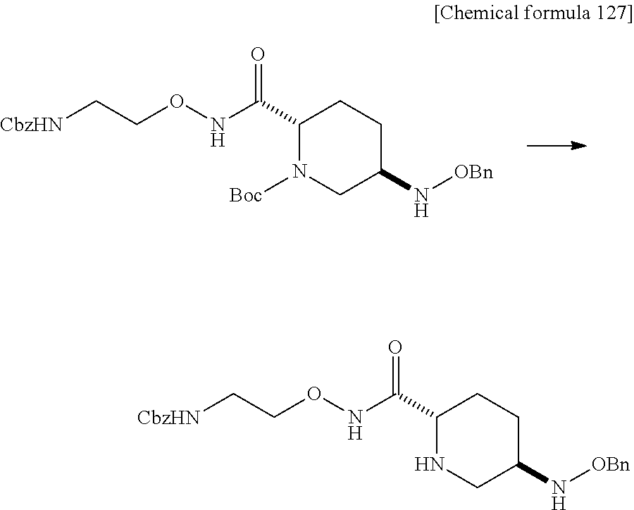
C1(C(NOCC[CbzHN])=O)N([Boc])CC(N[OBn])CC1.C1(C(NOCC[CbzHN])=O)NCC(N[OBn])CC1
